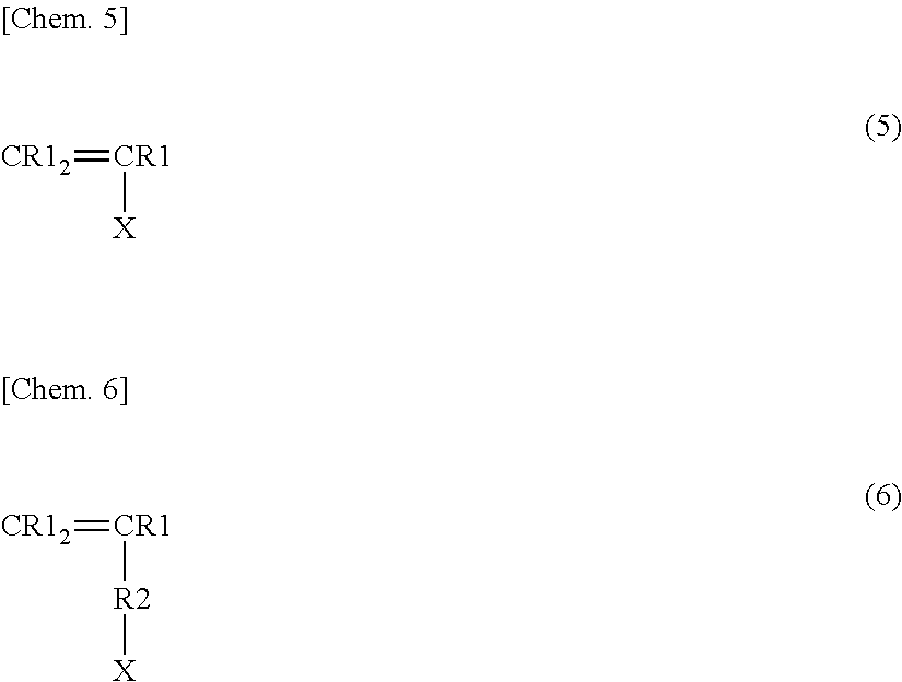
[CR12]=[CR1][X].[CR12]=[CR1][R2][X]
